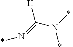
[H]C(=N*)N(*)*
